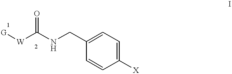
C1=C(CNC([W][G])=O)C=CC([X])=C1
